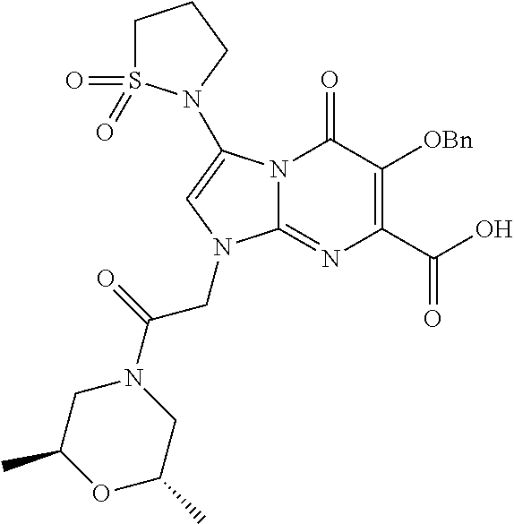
N12C(=NC(C(O)=O)=C([OBn])C1=O)N(CC(=O)N1CC(C)OC(C)C1)C=C2N1S(=O)(=O)CCC1
